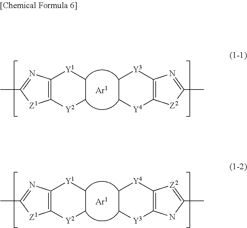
C1C[Y2]C2=C([Y1]1)N=C(C)[Z1]2.C1C[Y4]C2=C([Y3]1)N=C(C)[Z2]2.C1C[Y2]C2=C([Y1]1)N=C(C)[Z1]2.C1C[Y3]C2=C([Y4]1)[Z2]=C(C)N2
